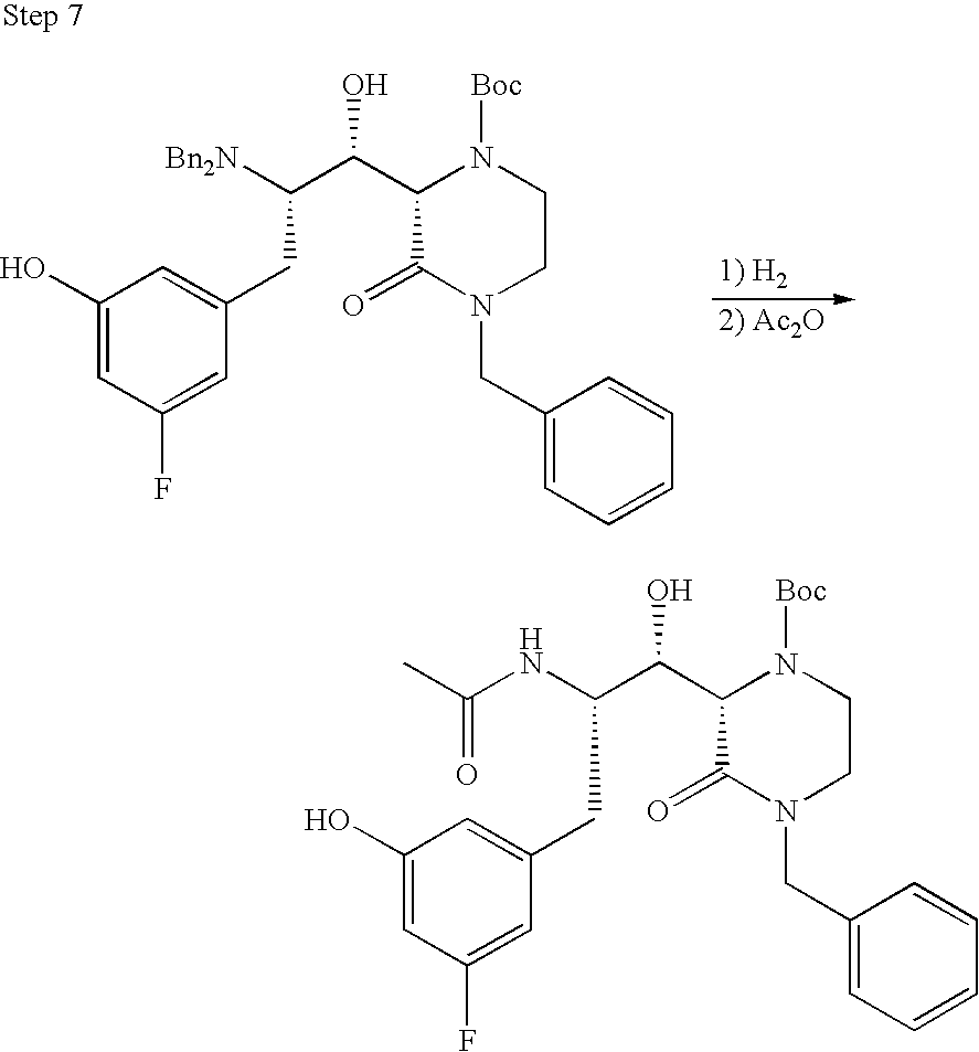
C1(O)=CC(F)=CC(CC(C(C2C(=O)N(CC3=CC=CC=C3)CCN2[Boc])O)[Bn2N])=C1.[1) H2].C1(O)=CC(F)=CC(CC(C(C2C(=O)N(CC3=CC=CC=C3)CCN2[Boc])O)NC(=O)C)=C1
